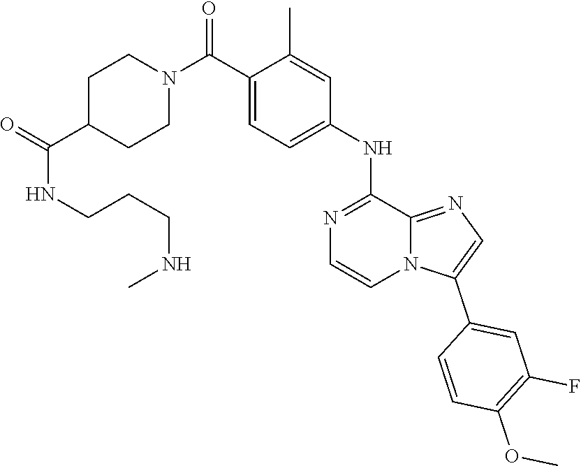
C12=NC=C(C3=CC(F)=C(OC)C=C3)N1C=CN=C2NC1=CC=C(C(N2CCC(C(=O)NCCCNC)CC2)=O)C(C)=C1
